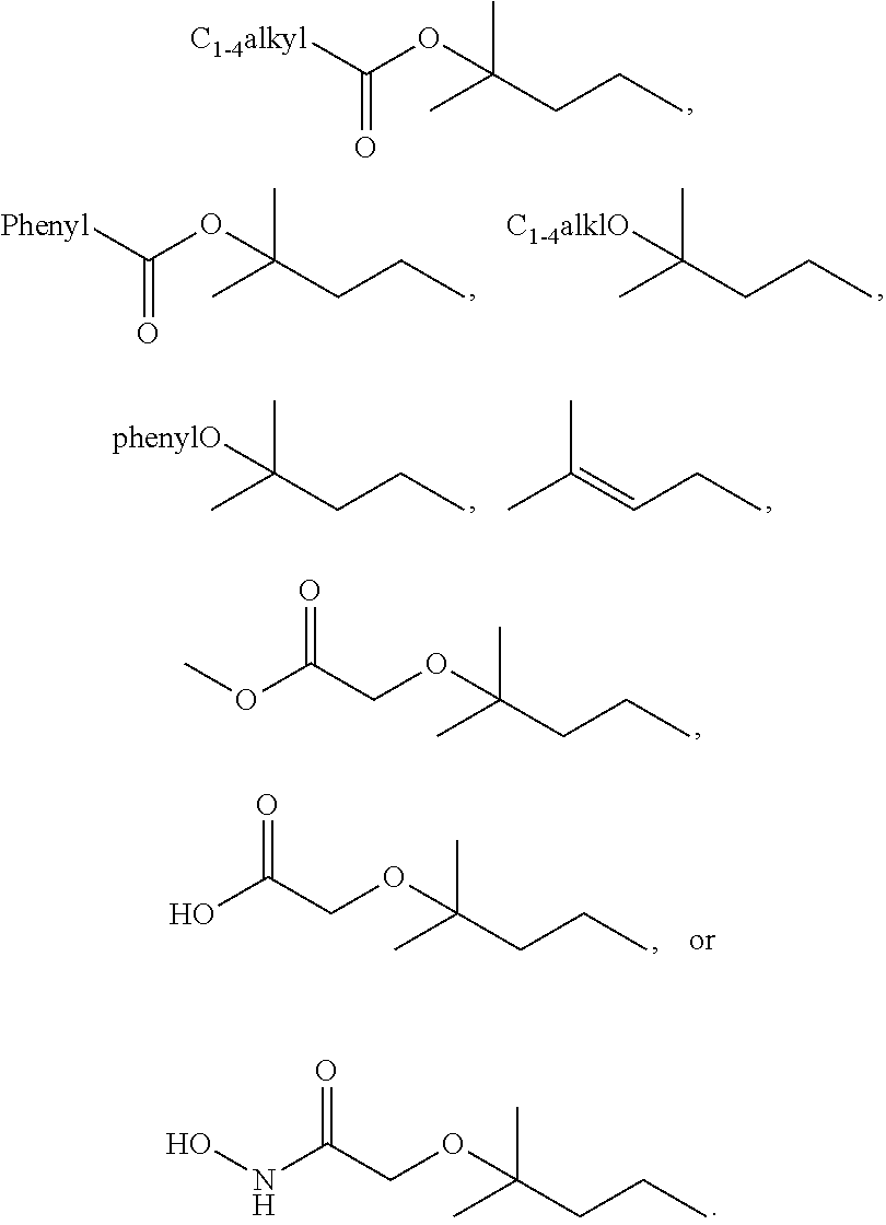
CC(C)(CCC)OC(=O)[C1-4alkyl].CC(C)(CCC)OC(=O)[Phenyl].CC(C)(CCC)[C1-4alklO].CC(C)(CCC)[phenylO].CC(C)=CCC.CC(CCC)(OCC(OC)=O)C.CC(CCC)(OCC(O)=O)C.CC(CCC)(OCC(NO)=O)C
